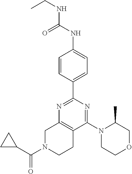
N1=C(C2=CC=C(NC(NCC)=O)C=C2)N=C(N2CCOCC2C)C2=C1CN(C(=O)C1CC1)CC2
